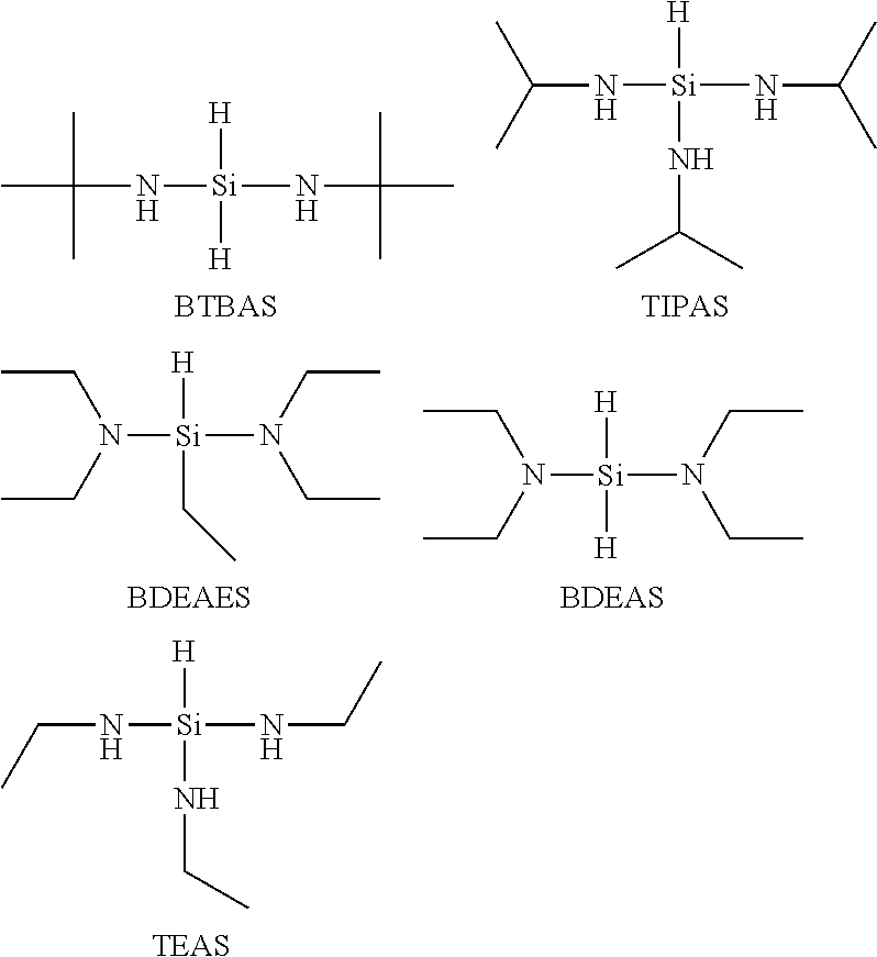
C(N[Si](NCC)([H])NCC)C.[TEAS].CC(N[Si](NC(C)(C)C)([H])[H])(C)C.[BTBAS].C(N[Si](NC(C)C)([H])NC(C)C)(C)C.[TIPAS].N([Si](N(CC)CC)([H])CC)(CC)CC.[BDEAES].N([Si](N(CC)CC)([H])[H])(CC)CC.[BDEAS]
